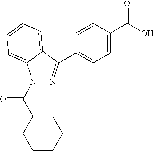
C1=C(C(O)=O)C=CC(C2=NN(C(C3CCCCC3)=O)C3=CC=CC=C23)=C1
